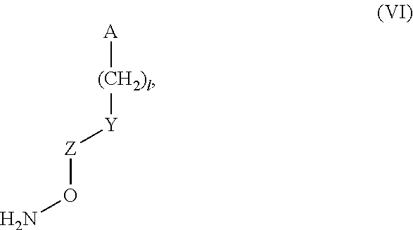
NO[Z][Y][(CH2)l][A]
